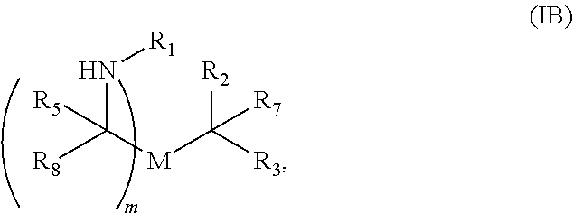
N(C([R8])([M]C([R2])([R3])[R7])[R5])[R1]
